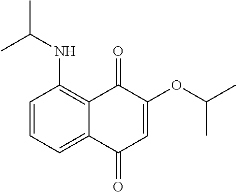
C1=CC=C2C(=C1NC(C)C)C(=O)C(OC(C)C)=CC2=O
